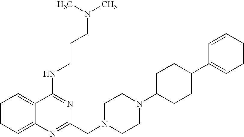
C1=CC=C2C(=C1)C(NCCCN(C)C)=NC(CN1CCN(C3CCC(C4=CC=CC=C4)CC3)CC1)=N2
